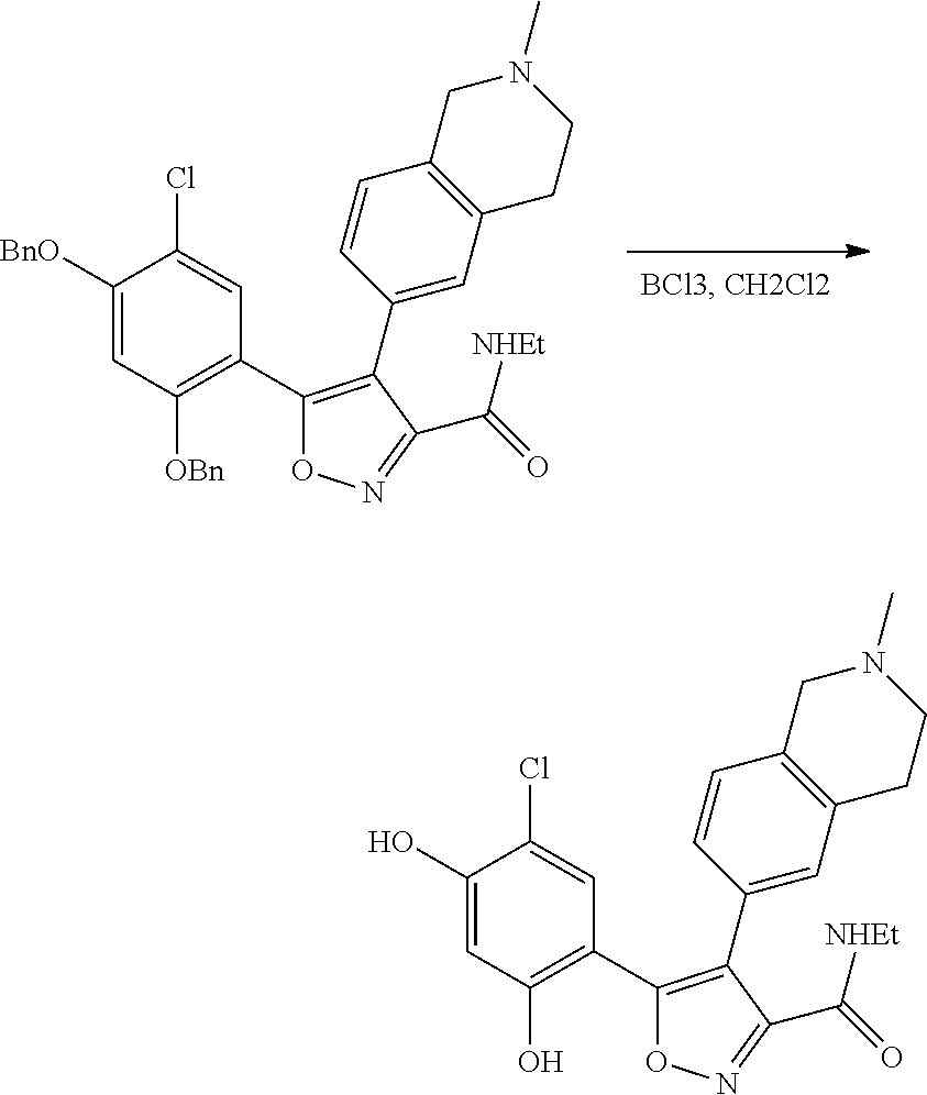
C1([BnO])=CC([OBn])=C(C2=C(C3=CC4=C(C=C3)CN(C)CC4)C(C([NHEt])=O)=NO2)C=C1Cl.C1(O)=CC(O)=C(C2=C(C3=CC4=C(C=C3)CN(C)CC4)C(C([NHEt])=O)=NO2)C=C1Cl
